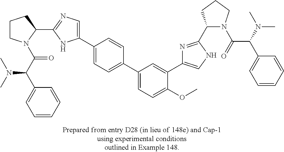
C1=CC=CC(C(C(=O)N2CCCC2C2=NC=C(C3=CC=C(C4=CC=C(OC)C(C5=CNC(C6N(C(=O)C(N(C)C)C7=CC=CC=C7)CCC6)=N5)=C4)C=C3)N2)N(C)C)=C1
